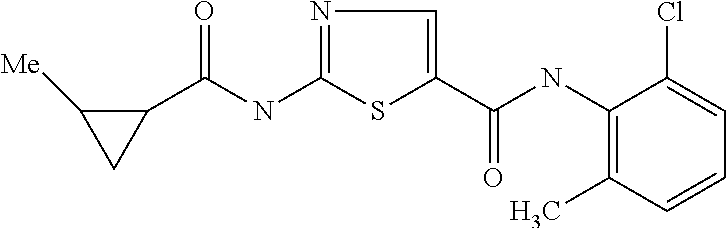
C(NC1=NC=C(C(=O)NC2=C(C)C=CC=C2Cl)S1)(=O)C1C([Me])C1
